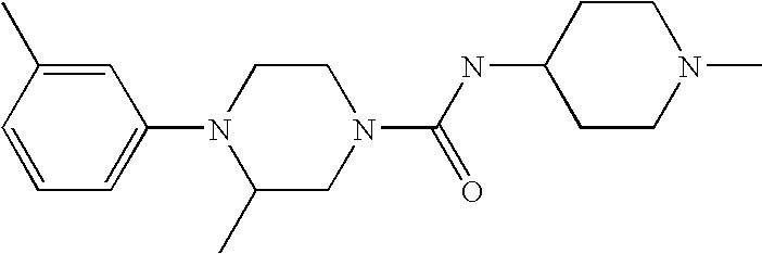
C1=C(C)C=CC=C1N1C(C)CN(C(NC2CCN(C)CC2)=O)CC1
